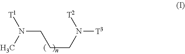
N([T3])(CCCN([T1])C)[T2]
